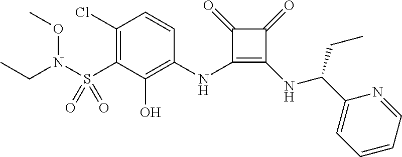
C1(Cl)=C(S(N(CC)OC)(=O)=O)C(O)=C(NC2=C(NC(C3=CC=CC=N3)CC)C(=O)C2=O)C=C1
